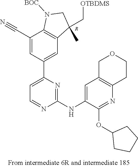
[R].C1(C#N)=CC(C2=CC=NC(NC3=CC4=C(N=C3OC3CCCC3)CCOC4)=N2)=CC2=C1N([BOC])CC2(C)C[OTBDMS]
